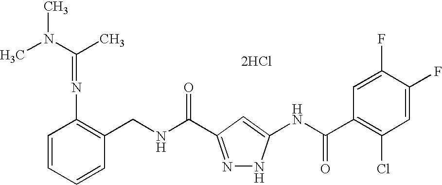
C(NC(=O)C1=NNC(NC(C2=C(Cl)C=C(F)C(F)=C2)=O)=C1)C1=C(N=C(N(C)C)C)C=CC=C1.[2HCl]
